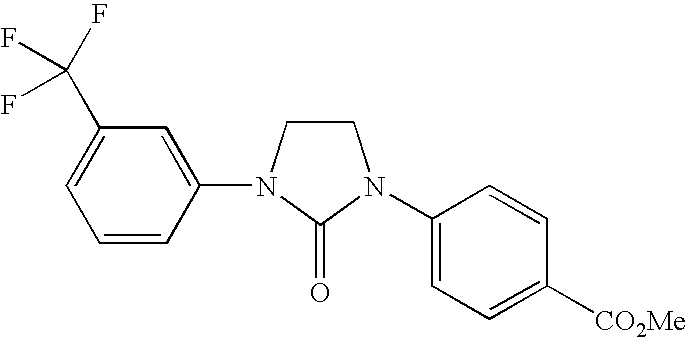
C1N(C2=CC(C(F)(F)F)=CC=C2)C(=O)N(C2=CC=C([CO2Me])C=C2)C1
